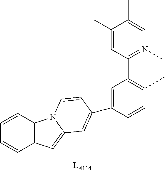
C12=C(C=C3N1C=CC(C1=CC(C4=N(C)C=C(C)C(C)=C4)=C(C)C=C1)=C3)C=CC=C2
